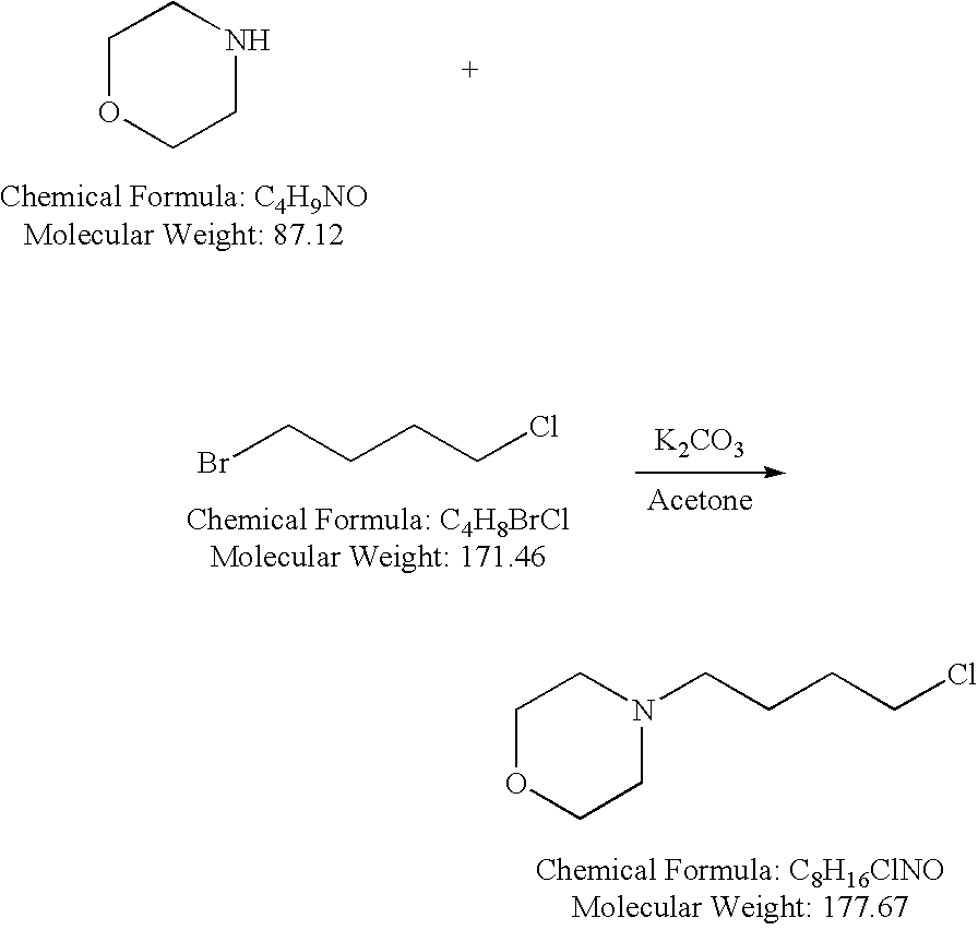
C1OCCN(CCCCCl)C1.C1OCCNC1.BrCCCCCl.[K2CO3]
